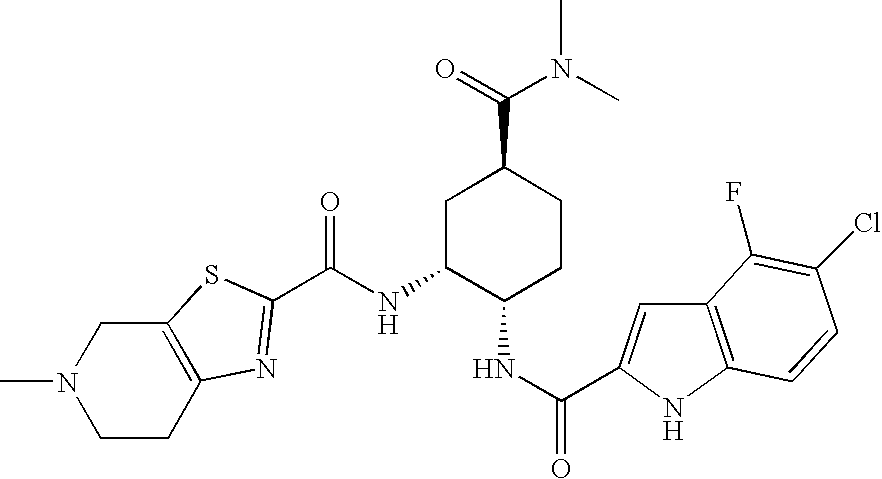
C12=C(CCN(C)C1)N=C(C(NC1C(NC(=O)C3=CC4=C(N3)C=CC(Cl)=C4F)CCC(C(N(C)C)=O)C1)=O)S2
